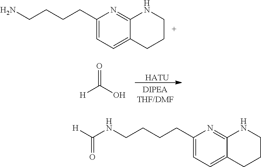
C1(CCCCN)=CC=C2C(=N1)NCCC2.[H]C(O)=O.[HATU].C1(CCCCNC([H])=O)=CC=C2C(=N1)NCCC2
